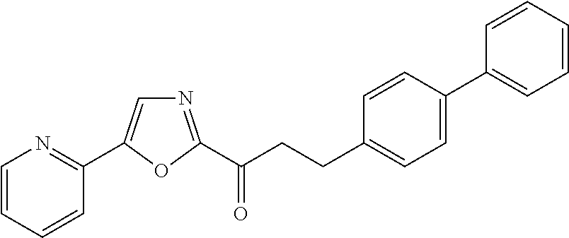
C1=CC=CC(C2=CN=C(C(CCC3=CC=C(C4=CC=CC=C4)C=C3)=O)O2)=N1
